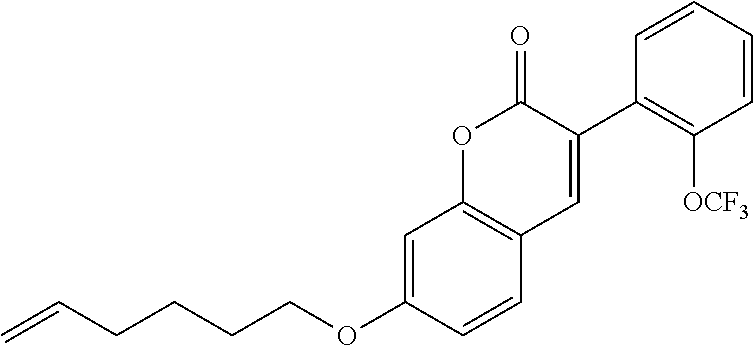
C1=CC=CC(C2=CC3=C(OC2=O)C=C(OCCCCC=C)C=C3)=C1[OCF3]
